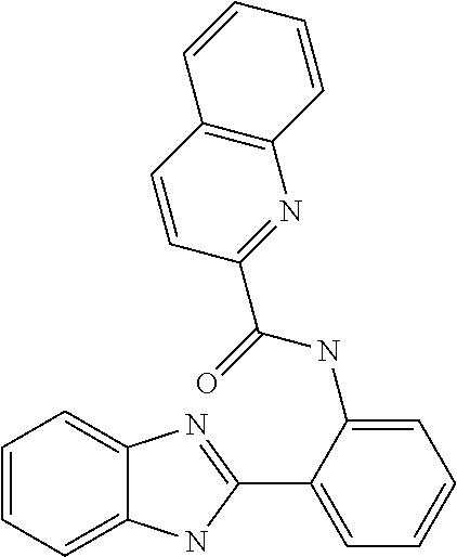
C1(C2=NC3=CC=CC=C3N2)=CC=CC=C1NC(C1=NC2=C(C=C1)C=CC=C2)=O
